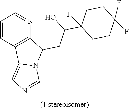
C1=CC2=C(N=C1)C(CC(C1(F)CCC(F)(F)CC1)O)N1C2=CN=C1
